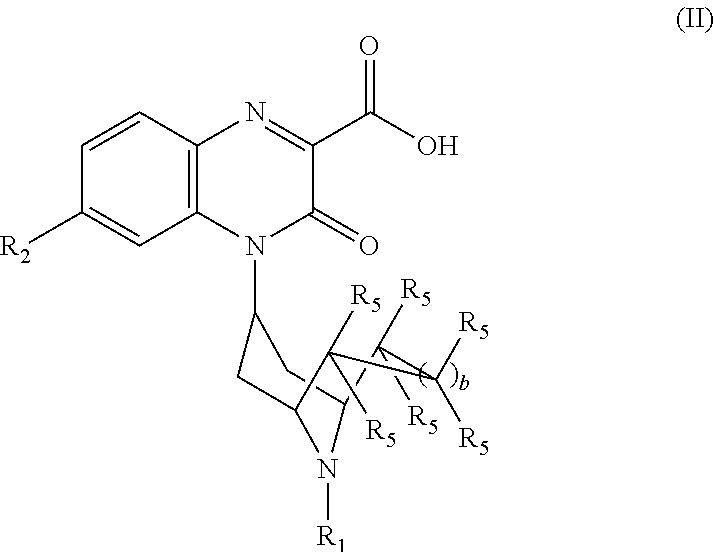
C1=CC2=C(C=C1[R2])N(C1CC3N([R1])C(C1)C([R5])([R5])C([R5])([R5])C3([R5])[R5])C(=O)C(C(O)=O)=N2
